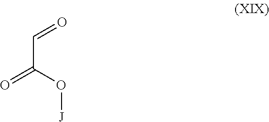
C(C(=O)O[J])=O
